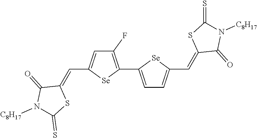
C1(F)=C(C2=CC=C(C=C3C(=O)N([C8H17])C(=S)S3)[Se]2)[Se]C(C=C2C(=O)N([C8H17])C(=S)S2)=C1
